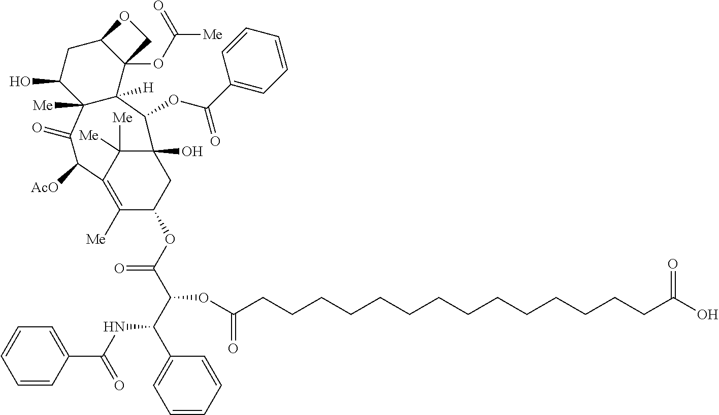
O1C2C(OC([Me])=O)(C1)C1([H])C([Me])(C(O)C2)C(=O)C([AcO])C2=C([Me])C(OC(C(C(C3=CC=CC=C3)NC(C3=CC=CC=C3)=O)OC(CCCCCCCCCCCCCCC(O)=O)=O)=O)CC(O)(C1OC(C1=CC=CC=C1)=O)C2([Me])[Me]
